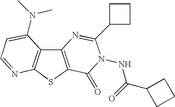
C12=C(SC3=C1C(N(C)C)=CC=N3)C(=O)N(NC(C1CCC1)=O)C(C1CCC1)=N2
